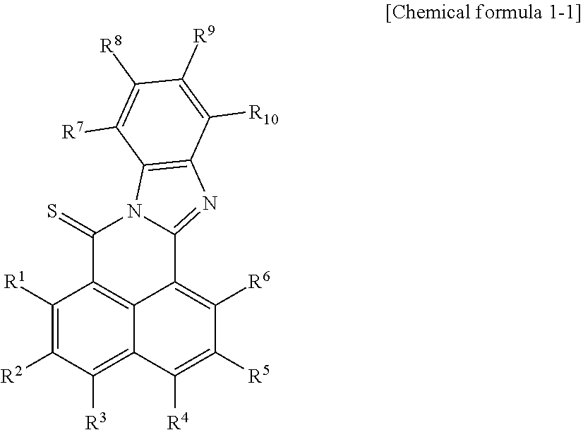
C1([R1])=C([R2])C([R3])=C2C3=C1C(=S)N1C(=NC4=C1C([R7])=C([R8])C([R9])=C4[R10])C3=C([R6])C([R5])=C2[R4]
